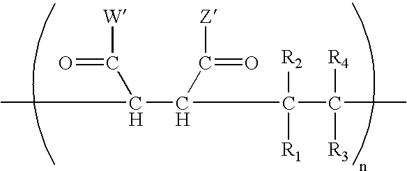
CC(C(C(C([R4])([R3])C)([R1])[R2])C([Z])=O)C(=O)[W]
